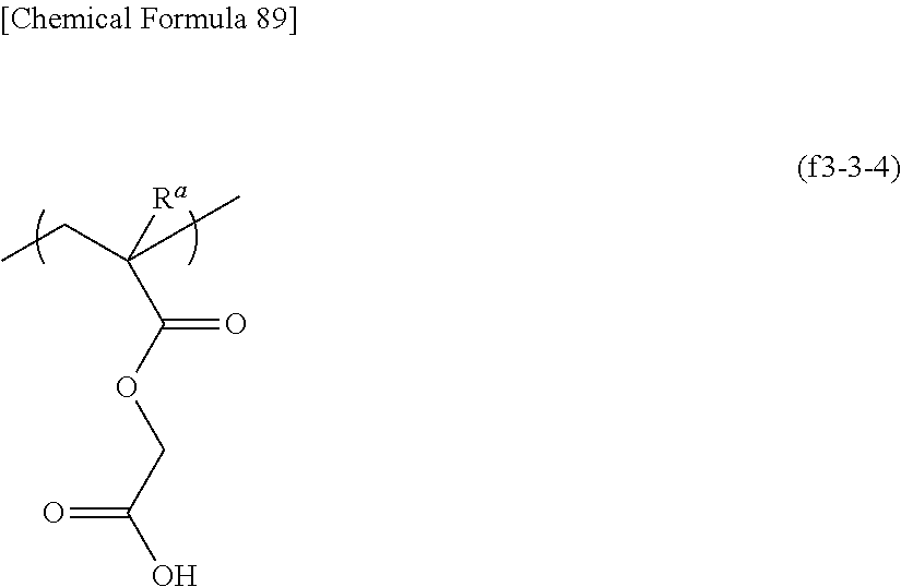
CCC(C)([Ra])C(=O)OCC(=O)O
